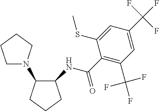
C1N(C2C(NC(C3=C(C(F)(F)F)C=C(C(F)(F)F)C=C3SC)=O)CCC2)CCC1
